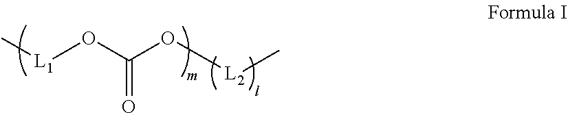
[L2](C)OC(=O)O[L1]C
